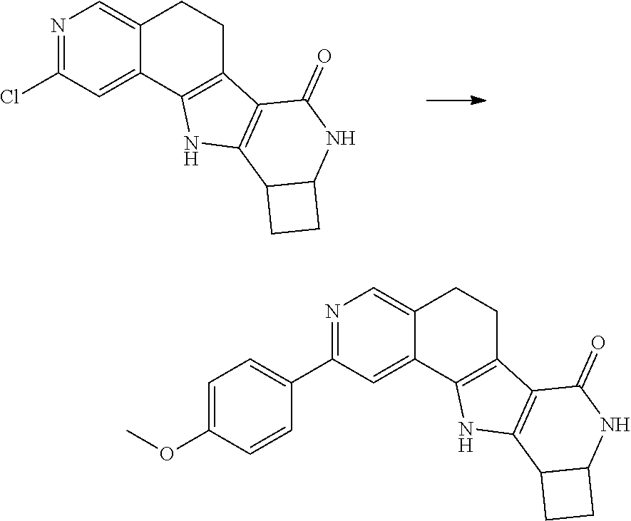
N1=C(Cl)C=C2C(=C1)CCC1=C2NC2=C1C(=O)NC1C2CC1.N1=C(C2=CC=C(OC)C=C2)C=C2C(=C1)CCC1=C2NC2=C1C(=O)NC1C2CC1
